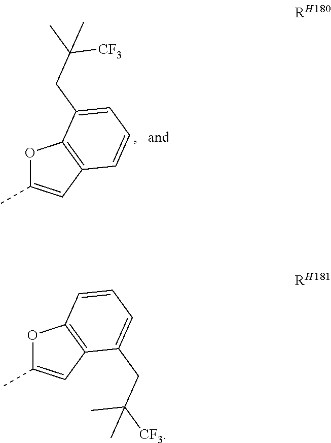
O1C(C)=CC2=C1C(CC(C)([CF3])C)=CC=C2.O1C(C)=CC2=C1C=CC=C2CC([CF3])(C)C
